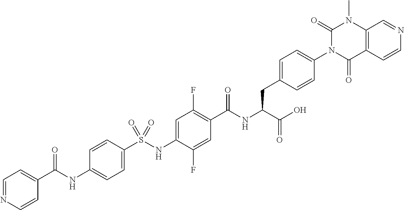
C1=C(S(NC2=CC(F)=C(C(NC(C(O)=O)CC3=CC=C(N4C(=O)C5=C(N(C)C4=O)C=NC=C5)C=C3)=O)C=C2F)(=O)=O)C=CC(NC(C2=CC=NC=C2)=O)=C1
